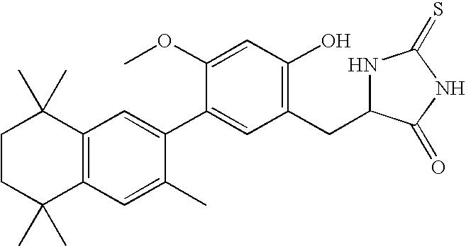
C1CC(C)(C)C2=C(C1(C)C)C=C(C1=CC(CC3NC(=S)NC3=O)=C(O)C=C1OC)C(C)=C2
